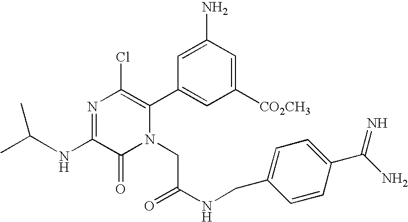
N(C1=NC(Cl)=C(C2=CC([CO2CH3])=CC(N)=C2)N(CC(NCC2=CC=C(C(=N)N)C=C2)=O)C1=O)C(C)C
